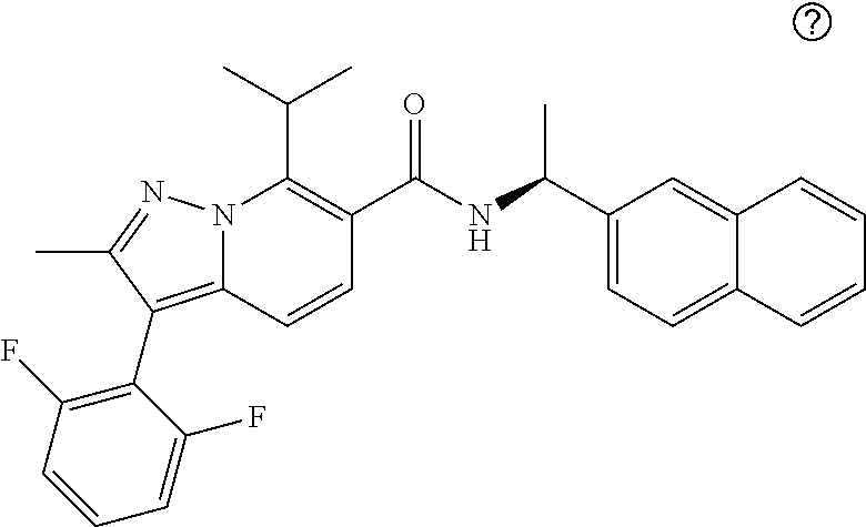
CC(C)C1=C(C(NC(C2=CC=C3C(=C2)C=CC=C3)C)=O)C=CC2=C(C3=C(F)C=CC=C3F)C(C)=NN12
